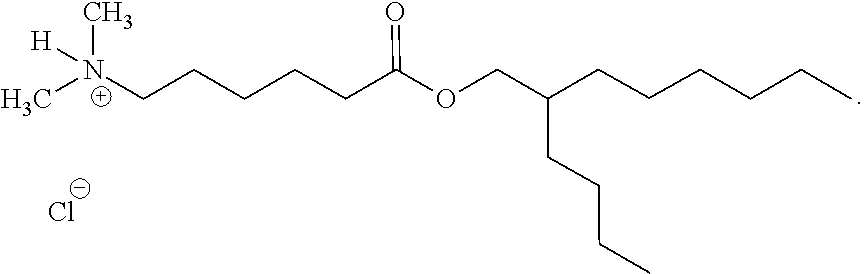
[N+](C)(CCCCCC(OCC(CCCC)CCCCCC)=O)([H])C.[Cl-]
